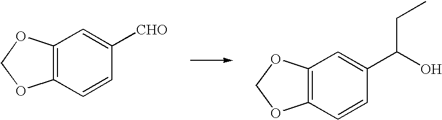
C12=C(OCO1)C=C([CHO])C=C2.C12=C(OCO1)C=C(C(O)CC)C=C2
